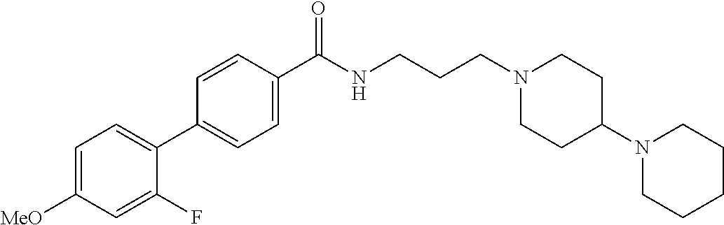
C1(C2=CC=C([MeO])C=C2F)=CC=C(C(NCCCN2CCC(N3CCCCC3)CC2)=O)C=C1
